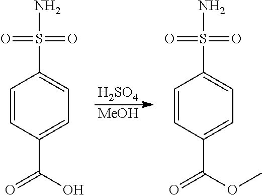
C1=CC(C(=O)O)=CC=C1S(N)(=O)=O.[H2SO4].[MeOH].C1=CC(C(=O)OC)=CC=C1S(N)(=O)=O
